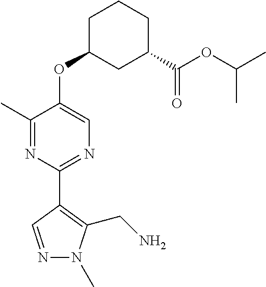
C1(C)=NC(C2=C(CN)N(C)N=C2)=NC=C1OC1CC(C(OC(C)C)=O)CCC1
